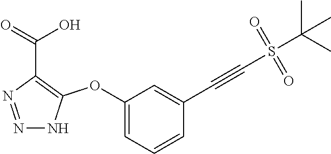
C1(OC2=C(C(=O)O)N=NN2)=CC=CC(C#CS(C(C)(C)C)(=O)=O)=C1
